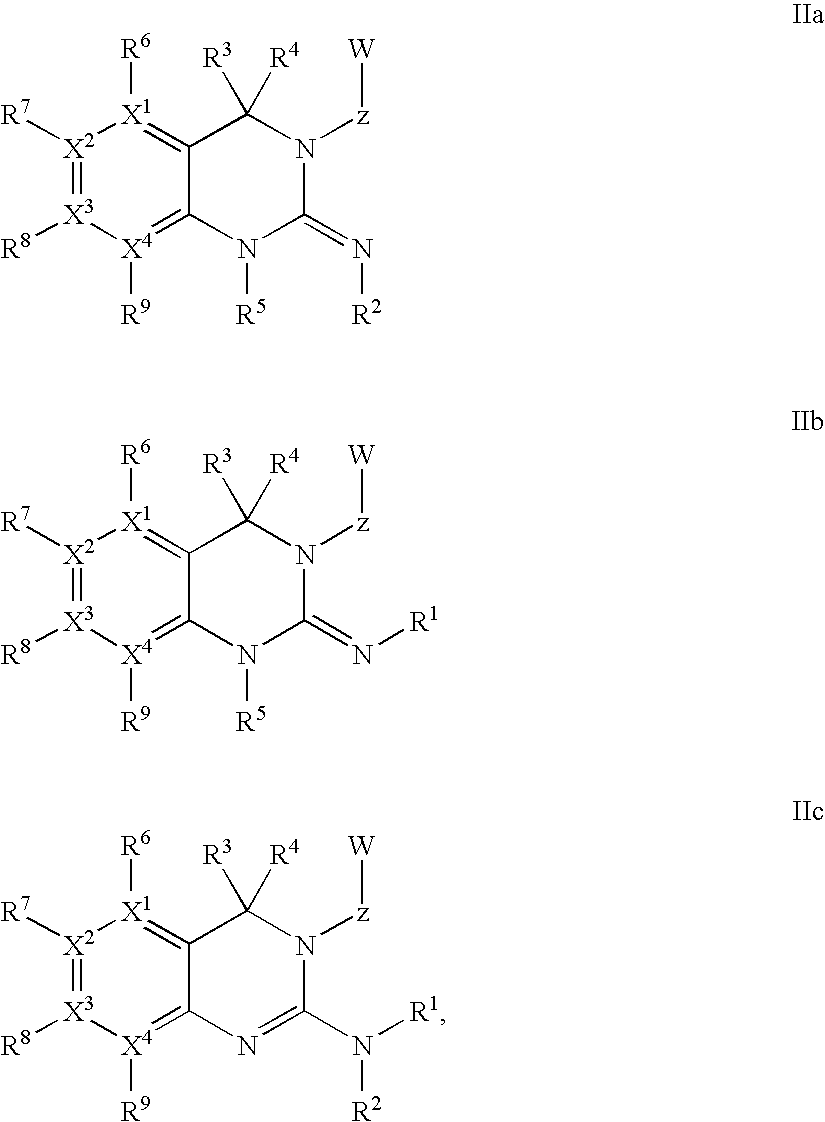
[X2]1([R7])=[X3]([R8])[X4]([R9])=C2C(=[X1]1[R6])C([R4])([R3])N([z][W])C(=N[R2])N2[R5].[X2]1([R7])=[X3]([R8])[X4]([R9])=C2C(=[X1]1[R6])C([R4])([R3])N([z][W])C(=N[R1])N2[R5].[X2]1([R7])=[X3]([R8])[X4]([R9])=C2C(=[X1]1[R6])C([R4])([R3])N([z][W])C(N([R1])[R2])=N2
